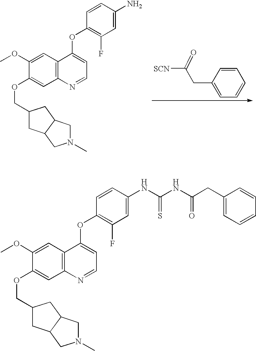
COC1=CC2=C(C=C1OCC1CC3C(C1)CN(C)C3)N=CC=C2OC1=C(F)C=C(N)C=C1.C1=C(CC([SCN])=O)C=CC=C1.COC1=CC2=C(C=C1OCC1CC3C(C1)CN(C)C3)N=CC=C2OC1=C(F)C=C(NC(=S)NC(=O)CC2=CC=CC=C2)C=C1
